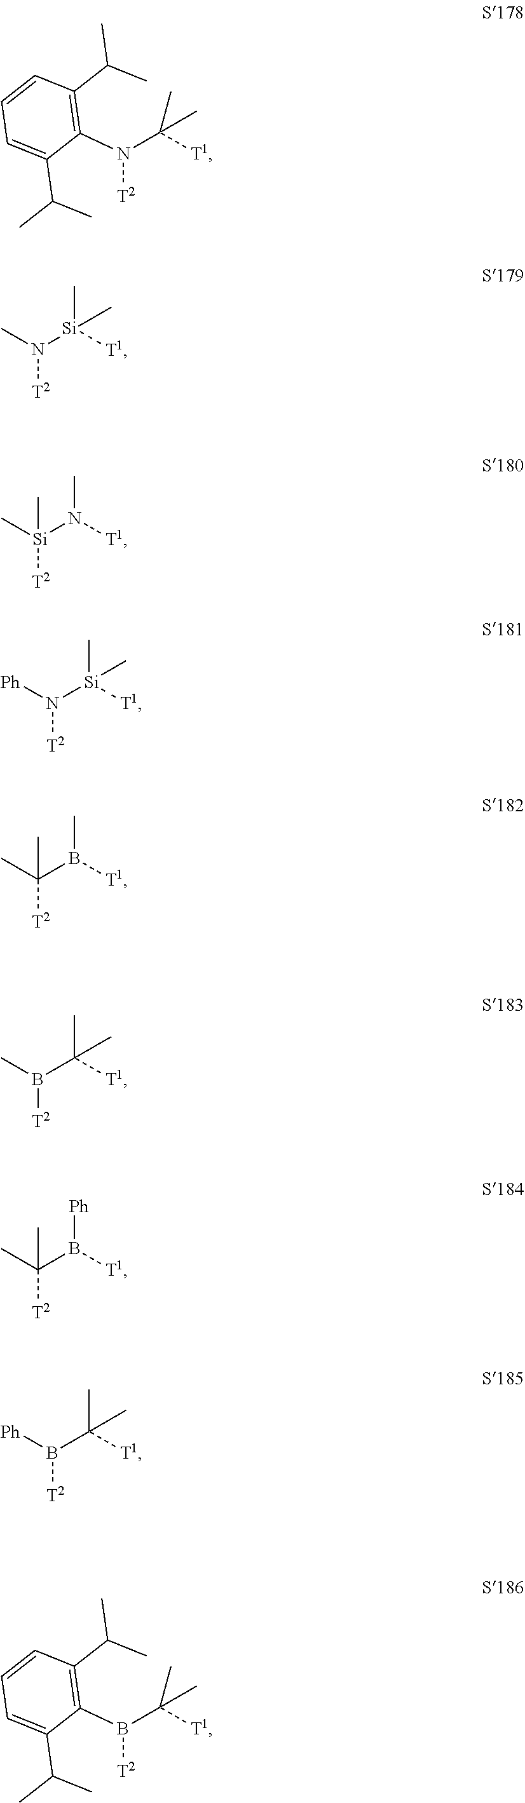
C1(N([T2])C([T1])(C)C)=C(C(C)C)C=CC=C1C(C)C.C1(B([T2])C([T1])(C)C)=C(C(C)C)C=CC=C1C(C)C.N([T2])([Si]([T1])(C)C)C.[Si]([T2])(N([T1])C)(C)C.N([T2])([Si]([T1])(C)C)[Ph].C([T2])(B([T1])C)(C)C.B([T2])(C([T1])(C)C)C.C([T2])(B([T1])[Ph])(C)C.B([T2])(C([T1])(C)C)[Ph]
